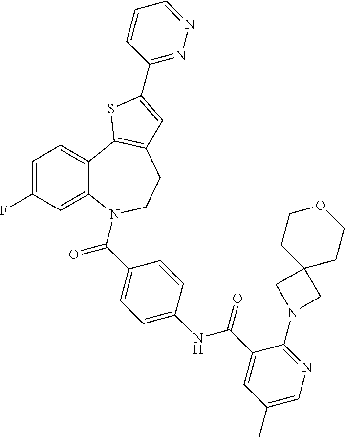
C1=C(F)C=C2C(=C1)C1=C(CCN2C(=O)C2=CC=C(NC(=O)C3=CC(C)=CN=C3N3CC4(C3)CCOCC4)C=C2)C=C(C2=NN=CC=C2)S1
